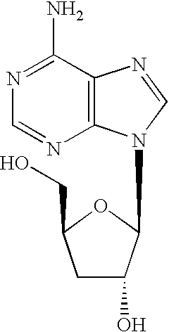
C12=C(C(N)=NC=N1)N=CN2C1C(O)CC(CO)O1
